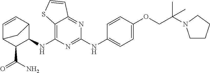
C12=C(NC3C4C=CC(C3C(N)=O)C4)N=C(NC3=CC=C(OCC(C)(C)N4CCCC4)C=C3)N=C1C=CS2
